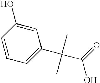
C1=C(O)C=CC=C1C(C(O)=O)(C)C
